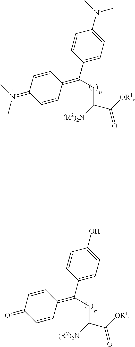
C(C(C([OR1])=O)[(R2)2N])C(C1=CC=C(N(C)C)C=C1)=C1C=CC(=N(C)C)C=C1.C(C(C([OR1])=O)[(R2)2N])C(C1=CC=C(O)C=C1)=C1C=CC(=O)C=C1
